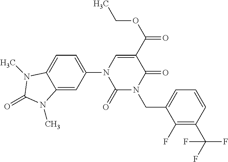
C1(N2C(=O)N(CC3=CC=CC(C(F)(F)F)=C3F)C(=O)C(C(OCC)=O)=C2)=CC=C2C(=C1)N(C)C(=O)N2C
